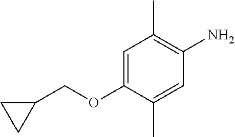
C1(COC2=CC(C)=C(N)C=C2C)CC1
